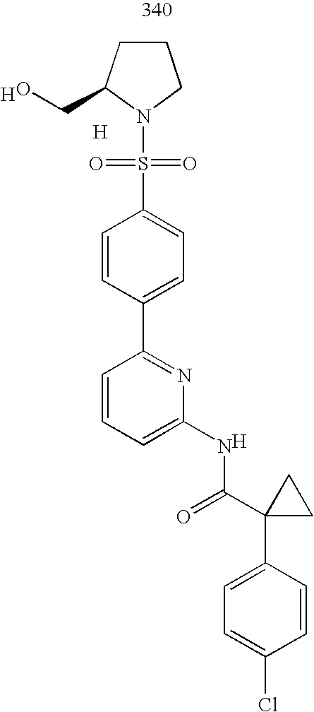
C1CC(CO)N(S(=O)(=O)C2=CC=C(C3=NC(NC(C4(C5=CC=C(Cl)C=C5)CC4)=O)=CC=C3)C=C2)C1.[H].[H].[H]
